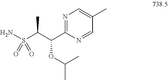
CC(S(N)(=O)=O)C(OC(C)C)C1=NC=C(C)C=N1
